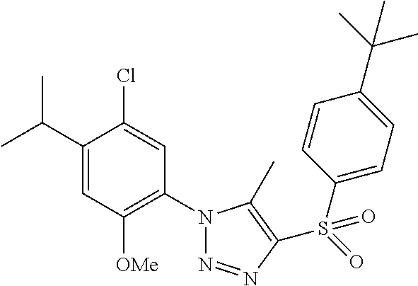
C1(C(C)C)=CC([OMe])=C(N2N=NC(S(=O)(C3=CC=C(C(C)(C)C)C=C3)=O)=C2C)C=C1Cl
